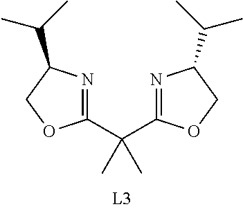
C(C1=NC(C(C)C)CO1)(C1=NC(C(C)C)CO1)(C)C
